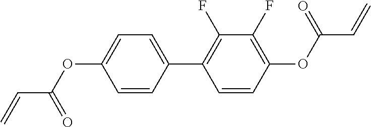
C1=C(OC(C=C)=O)C=CC(C2=C(F)C(F)=C(OC(C=C)=O)C=C2)=C1
